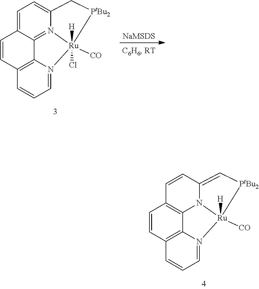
C1=CC2=C3C4=N5C(=CC=C14)C[PtBu2][Ru]5([CO])(Cl)([H])N3=CC=C2.[NaMSDS].C1=CC2=C3C4=C1C=CC1=C[PtBu2][Ru]([CO])([H])(N3=CC=C2)N41
